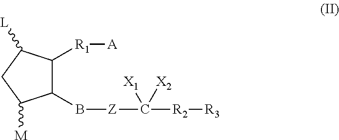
C1(B[Z]C([R2][R3])([X1])[X2])C([R1][A])C([L])CC1[M]
